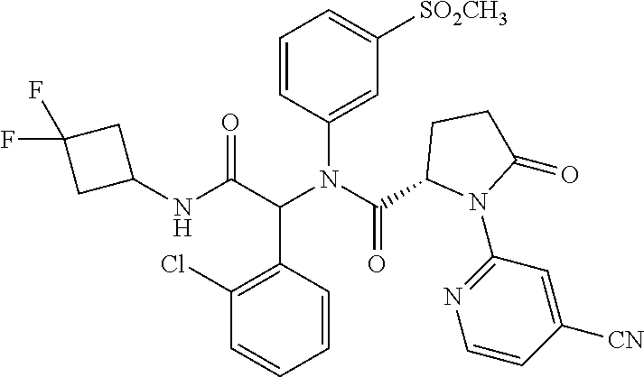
N(C(C(N(C(=O)C1N(C2=NC=CC([CN])=C2)C(=O)CC1)C1=CC([SO2CH3])=CC=C1)C1=C(Cl)C=CC=C1)=O)C1CC(F)(F)C1
